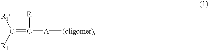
C(=C([R])[A][(oligomer)])([R1])[R1]
